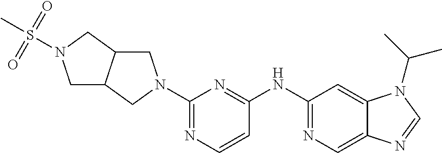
C1(N2CC3C(C2)CN(S(C)(=O)=O)C3)=NC=CC(NC2=NC=C3C(=C2)N(C(C)C)C=N3)=N1
